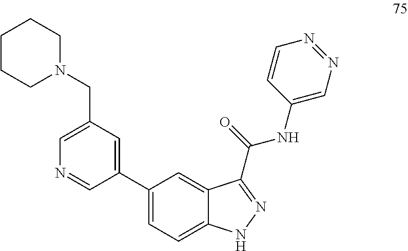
C1CCN(CC2=CN=CC(C3=CC=C4C(=C3)C(C(NC3=CN=NC=C3)=O)=NN4)=C2)CC1
